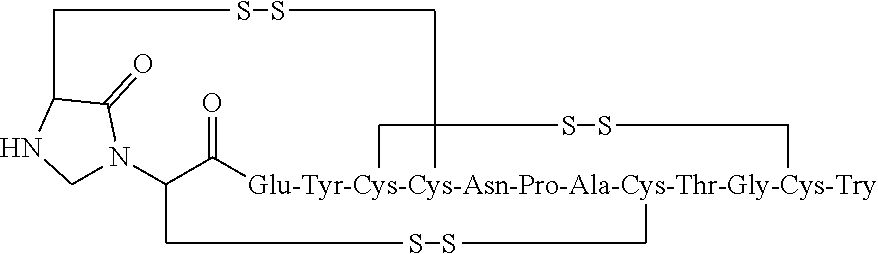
S.S.S.S.O=C([Glu-Tyr-Cys-Cys-Asn-Pro-Ala-Cys-Thr-Gly-Cys-Try])CN1CNC(C)C1=O.S.S
